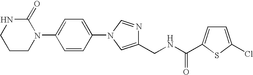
N1CCCN(C2=CC=C(N3C=NC(CNC(=O)C4=CC=C(Cl)S4)=C3)C=C2)C1=O
